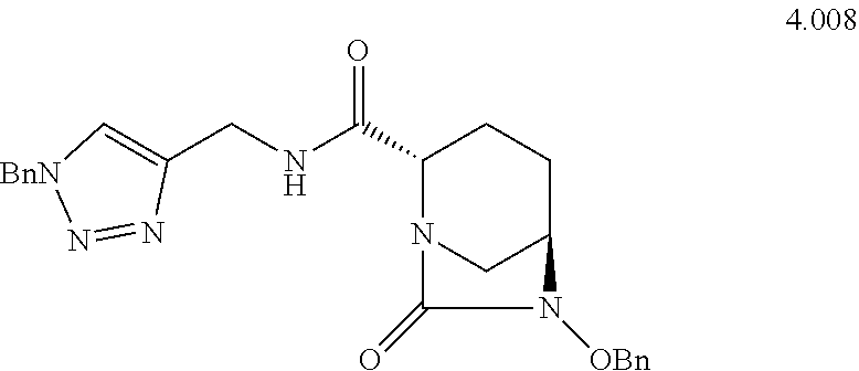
N(C(C1CCC2CN1C(=O)N2[OBn])=O)CC1=C[BnN]N=N1
